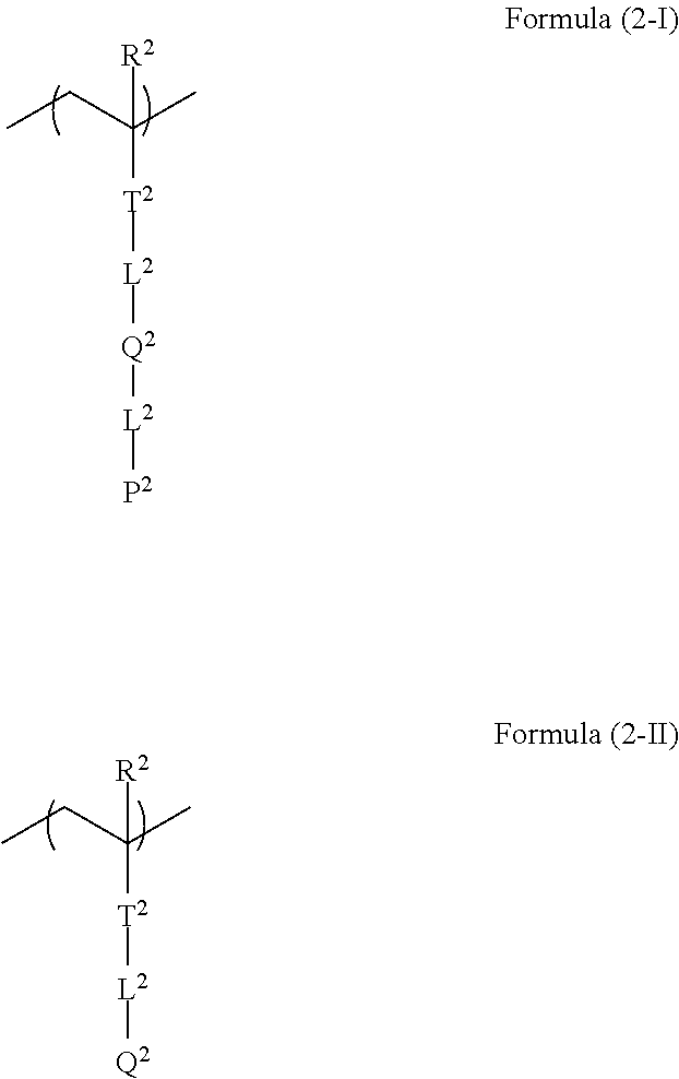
C([T2][L2][Q2][L2][P2])(CC)(C)[R2].C([T2][L2][Q2])(CC)(C)[R2]
